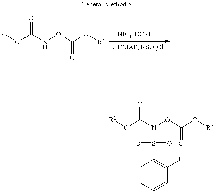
O(C(=O)N(OC(O[R])=O)S(C1=C([R])C=CC=C1)(=O)=O)[R1].O(C(=O)NOC(O[R])=O)[R1]
